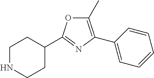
C1(C)=C(C2=CC=CC=C2)N=C(C2CCNCC2)O1
